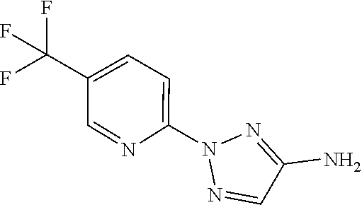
N1(C2=CC=C(C(F)(F)F)C=N2)N=CC(N)=N1
